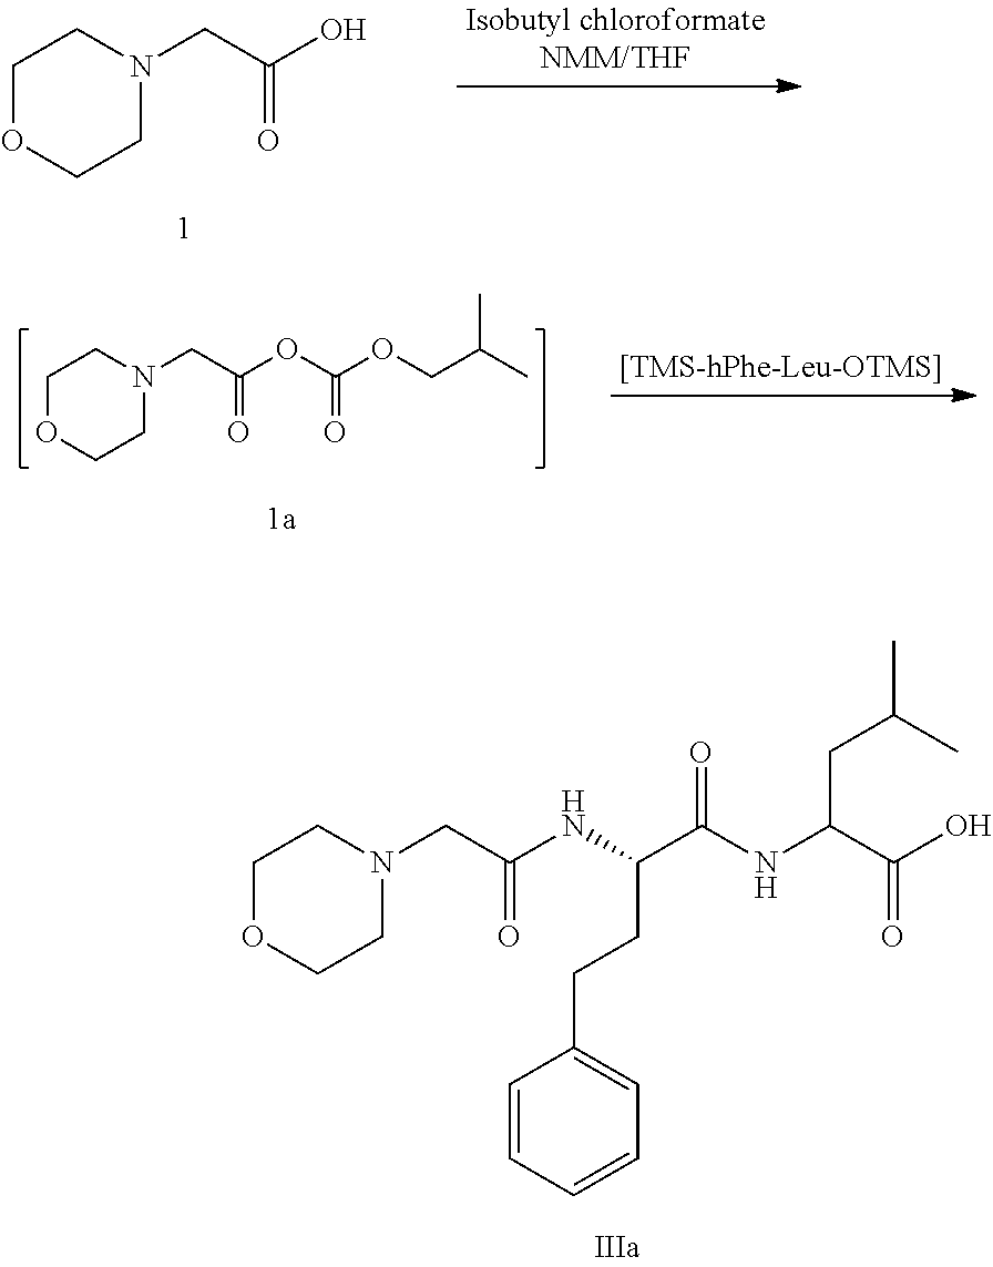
C1OCCN(CC(O)=O)C1.C1OCCN(CC(OC(OCC(C)C)=O)=O)C1.C1OCCN(CC(NC(CCC2=CC=CC=C2)C(=O)NC(C(=O)O)CC(C)C)=O)C1
